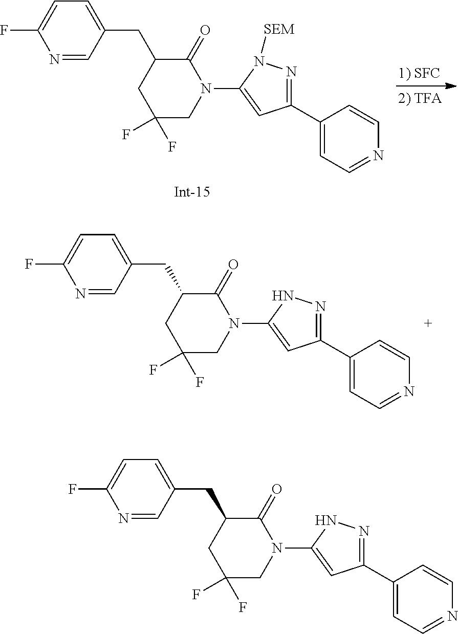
N1=CC(CC2CC(F)(F)CN(C3=CC(C4=CC=NC=C4)=NN3[SEM])C2=O)=CC=C1F.[Int-15].N1=CC(CC2CC(F)(F)CN(C3=CC(C4=CC=NC=C4)=NN3)C2=O)=CC=C1F.N1=CC(CC2CC(F)(F)CN(C3=CC(C4=CC=NC=C4)=NN3)C2=O)=CC=C1F
